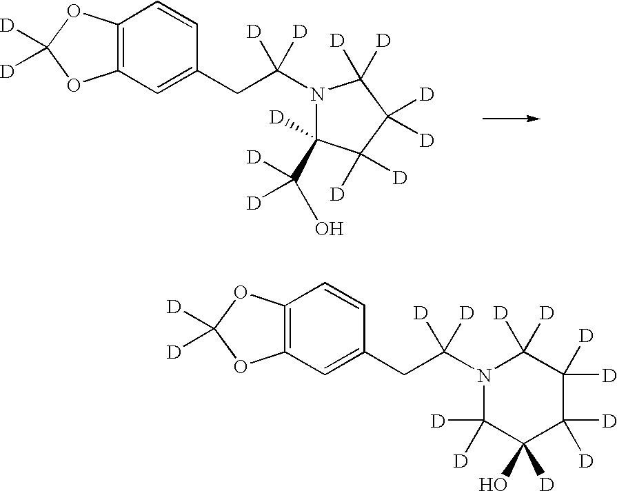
C12=C(C=C(CC(N3C(C(O)([D])[D])([D])C([D])([D])C([D])([D])C3([D])[D])([D])[D])C=C1)OC([D])([D])O2.C12=C(C=C(CC(N3C([D])([D])C(O)([D])C([D])([D])C([D])([D])C3([D])[D])([D])[D])C=C1)OC([D])([D])O2
